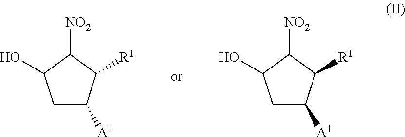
C1C([A1])C([R1])C([NO2])C1O.C1C([A1])C([R1])C([NO2])C1O
